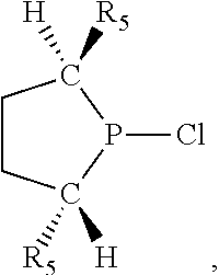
C1CC([R5])([H])P(Cl)C1([H])[R5]
